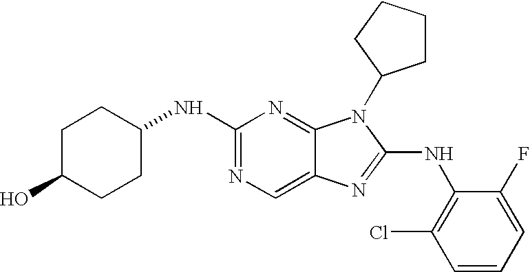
N1=C(NC2CCC(O)CC2)N=C2C(=C1)N=C(NC1=C(Cl)C=CC=C1F)N2C1CCCC1
